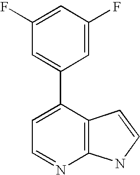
C1(F)=CC(F)=CC(C2=CC=NC3=C2C=CN3)=C1
